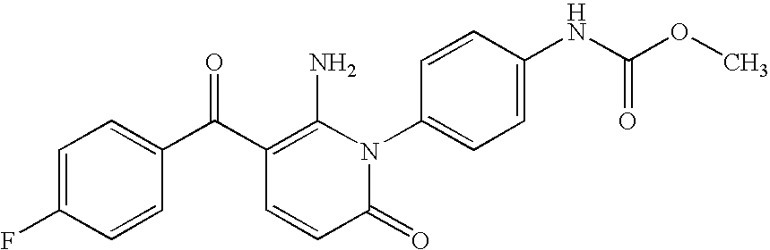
C1=C(F)C=CC(C(C2=C(N)N(C3=CC=C(NC(OC)=O)C=C3)C(=O)C=C2)=O)=C1
